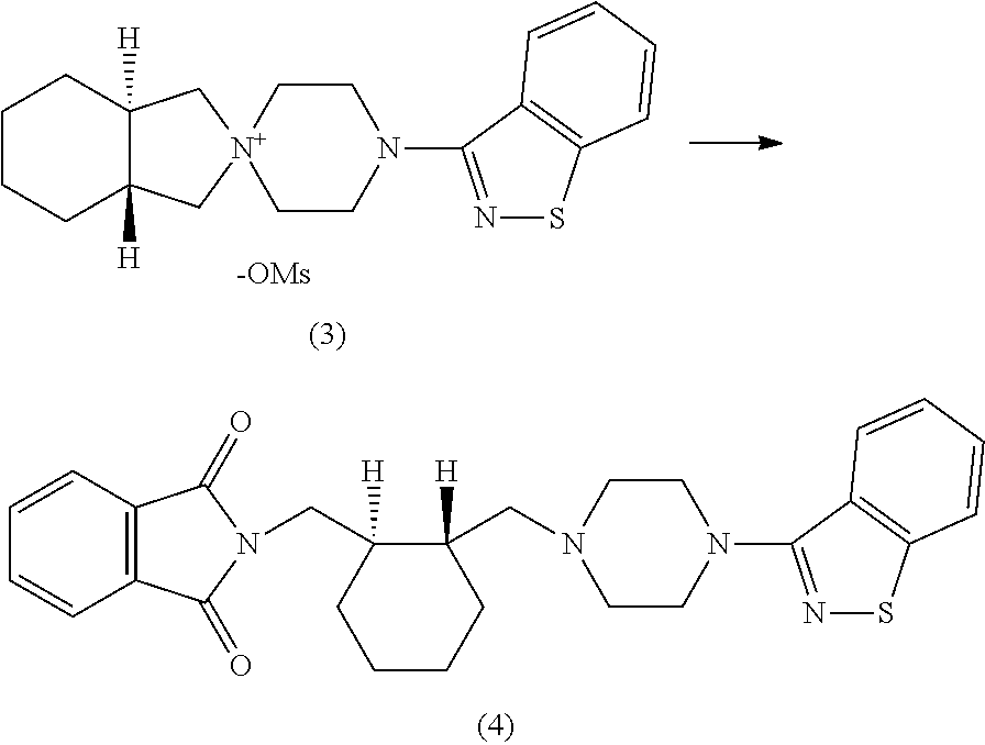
C1CN(C2=NSC3=C2C=CC=C3)CC[N+]12CC1([H])C([H])(C2)CCCC1.[-OMs].C1CN(C2=NSC3=C2C=CC=C3)CCN1CC1([H])C(CN2C(=O)C3=C(C=CC=C3)C2=O)([H])CCCC1
